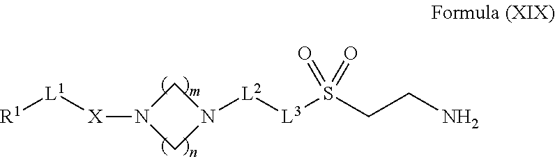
[L2]([L3]S(CCN)(=O)=O)N1CN([X][L1][R1])C1
